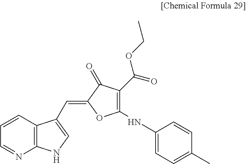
C12=C(C(C=C3OC(NC4=CC=C(C)C=C4)=C(C(=O)OCC)C3=O)=CN1)C=CC=N2
